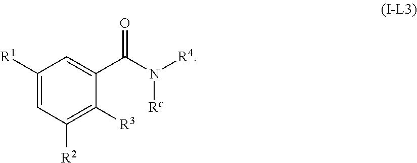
C1([R1])=CC([R2])=C([R3])C(C(N([R4])[Rc])=O)=C1
